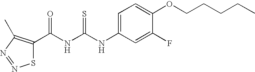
C(NC(NC1=CC=C(OCCCCC)C(F)=C1)=S)(=O)C1=C(C)N=NS1
